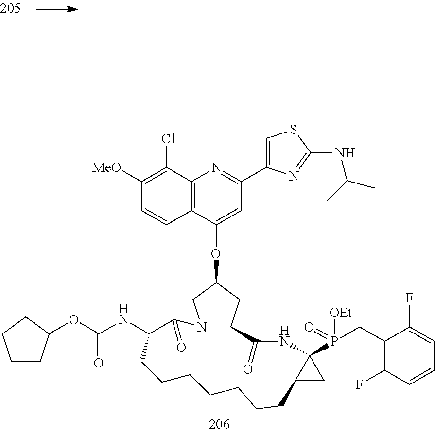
C12=C(C(OC3CN4C(C3)C(=O)NC3(P(CC5=C(F)C=CC=C5F)([OEt])=O)C(C3)CCCCCCCC(NC(OC3CCCC3)=O)C4=O)=CC(C3=CSC(NC(C)C)=N3)=N1)C=CC([MeO])=C2Cl
